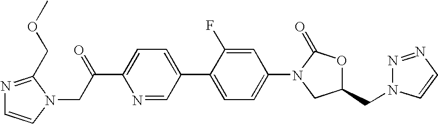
C(C1=CC=C(C2=CC=C(N3CC(CN4N=NC=C4)OC3=O)C=C2F)C=N1)(CN1C(COC)=NC=C1)=O
